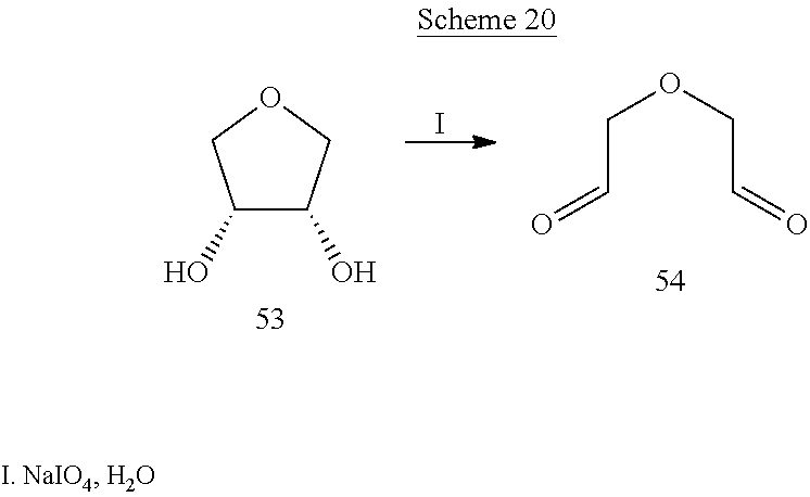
C1(O)C(O)COC1.I.C(OCC=O)C=O
